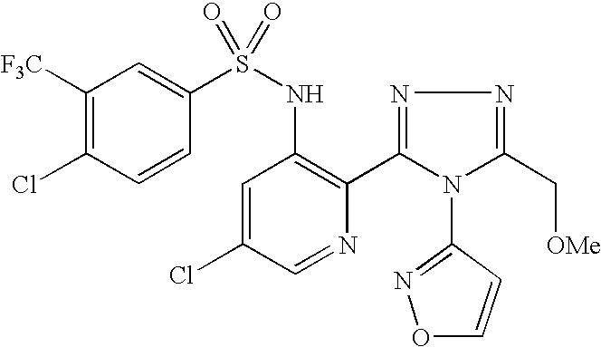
C1([F3C])=C(Cl)C=CC(S(NC2=C(C3=NN=C(C[OMe])N3C3=NOC=C3)N=CC(Cl)=C2)(=O)=O)=C1
